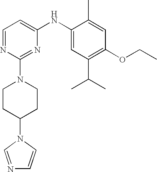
C1=NC(N2CCC(N3C=NC=C3)CC2)=NC(NC2=CC(C(C)C)=C(OCC)C=C2C)=C1
